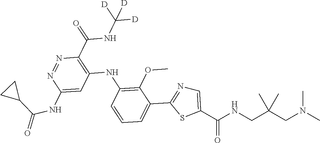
C1(C(NC([D])([D])[D])=O)=C(NC2=C(OC)C(C3=NC=C(C(NCC(CN(C)C)(C)C)=O)S3)=CC=C2)C=C(NC(=O)C2CC2)N=N1
